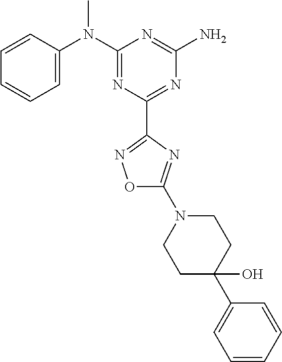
C1=CC(N(C2=NC(C3=NOC(N4CCC(C5=CC=CC=C5)(O)CC4)=N3)=NC(N)=N2)C)=CC=C1
